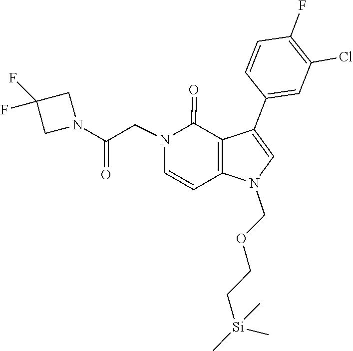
C1=CC2=C(C(=O)N1CC(N1CC(F)(F)C1)=O)C(C1=CC(Cl)=C(F)C=C1)=CN2COCC[Si](C)(C)C
